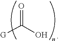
[G]C(O)=O
